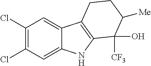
C1(Cl)=C(Cl)C=C2C(=C1)C1=C(N2)C([CF3])(O)C([Me])CC1
